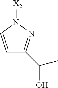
N1([X2])C=CC(C(C)O)=N1
